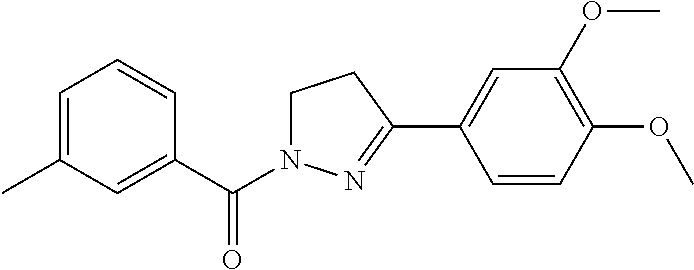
C1=C(C)C=C(C(=O)N2CCC(C3=CC(OC)=C(OC)C=C3)=N2)C=C1
